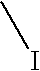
CI
